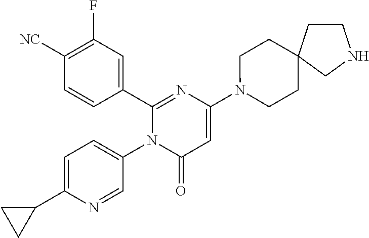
C1(C2=CC(F)=C([CN])C=C2)=NC(N2CCC3(CC2)CCNC3)=CC(=O)N1C1=CC=C(C2CC2)N=C1
